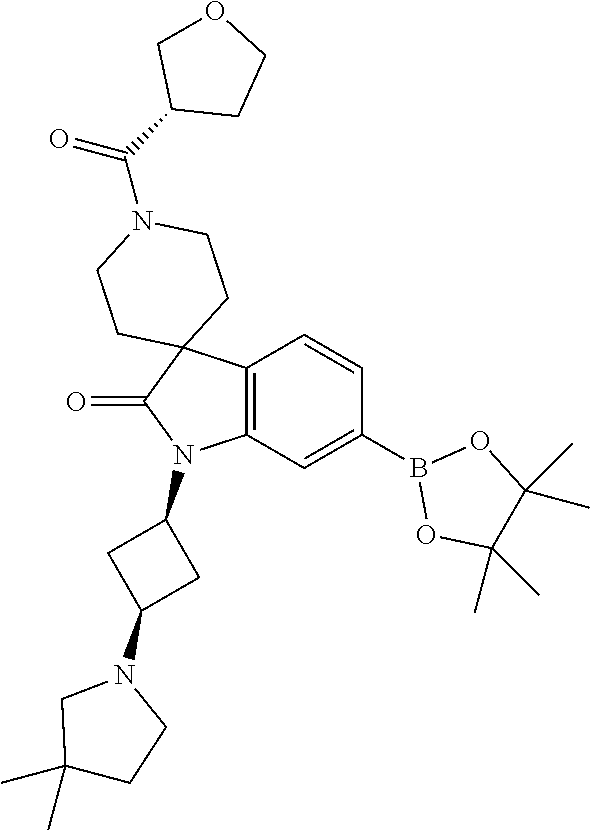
C12=C(C=C(B3OC(C)(C)C(C)(C)O3)C=C1)N(C1CC(N3CC(C)(C)CC3)C1)C(=O)C21CCN(C(=O)C2CCOC2)CC1
